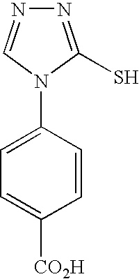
N1=C(S)N(C2=CC=C([CO2H])C=C2)C=N1
